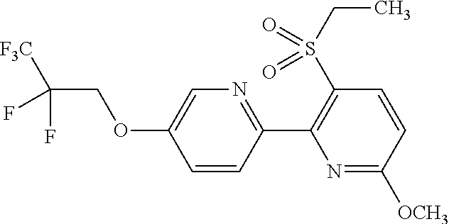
C1=C(OCC([F3C])(F)F)C=CC(C2=C(S(CC)(=O)=O)C=CC([OCH3])=N2)=N1
